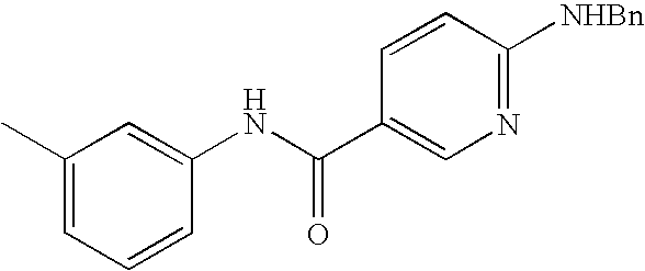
C1=CC(NC(C2=CN=C([NHBn])C=C2)=O)=CC(C)=C1
